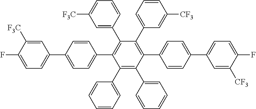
C1(C2=CC=CC=C2)=C(C2=CC=CC=C2)C(C2=CC=C(C3=CC=C(F)C([CF3])=C3)C=C2)=C(C2=CC=CC([CF3])=C2)C(C2=CC([F3C])=CC=C2)=C1C1=CC=C(C2=CC=C(F)C([F3C])=C2)C=C1
